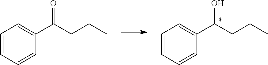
C1=CC=CC(C(CCC)O)=C1.C1=CC=CC(C(CCC)=O)=C1
